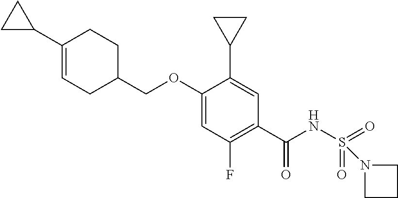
C(OC1=CC(F)=C(C(NS(=O)(=O)N2CCC2)=O)C=C1C1CC1)C1CCC(C2CC2)=CC1
